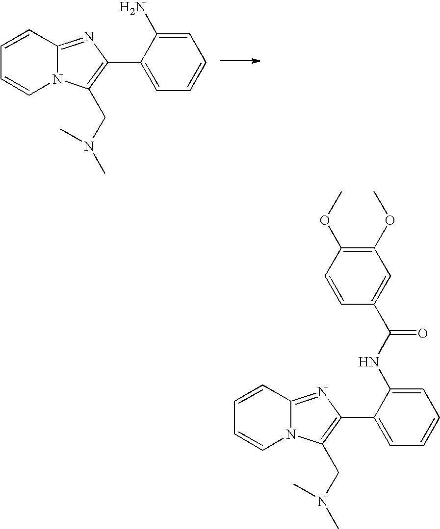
N12C(=NC(C3=CC=CC=C3N)=C1CN(C)C)C=CC=C2.N12C(=NC(C3=CC=CC=C3NC(C3=CC(OC)=C(OC)C=C3)=O)=C1CN(C)C)C=CC=C2
